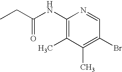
C1(NC(CC)=O)=C(C)C(C)=C(Br)C=N1
